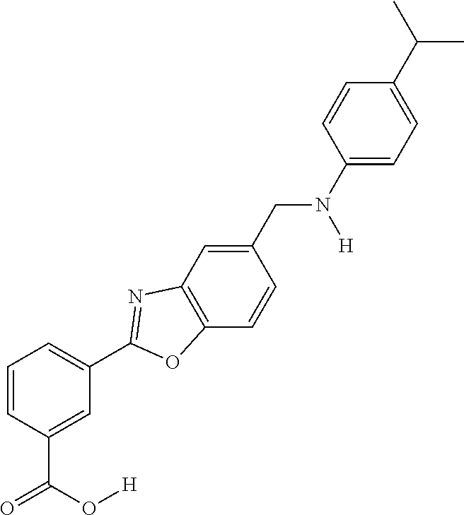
C1=CC=C(C2=NC3=C(O2)C=CC(CN([H])C2=CC=C(C(C)C)C=C2)=C3)C=C1C(O[H])=O
